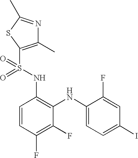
C1=CC(F)=C(F)C(NC2=CC=C(I)C=C2F)=C1NS(=O)(=O)C1=C(C)N=C(C)S1
